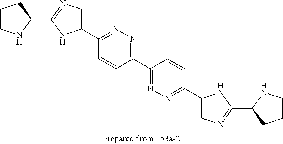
C1(C2=CN=C(C3CCCN3)N2)=NN=C(C2=NN=C(C3=CN=C(C4CCCN4)N3)C=C2)C=C1
